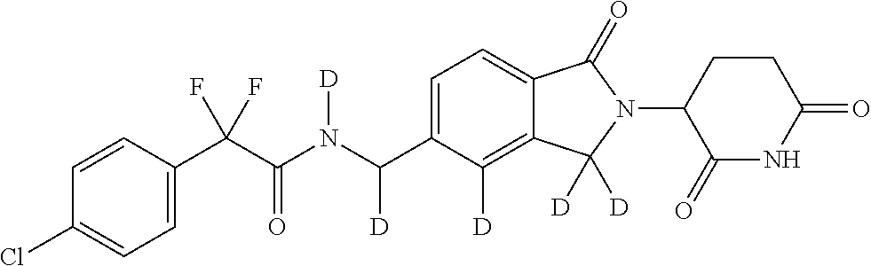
C1=CC(C(C(N(C(C2=CC=C3C(=C2[D])C([D])([D])N(C2C(=O)NC(=O)CC2)C3=O)[D])[D])=O)(F)F)=CC=C1Cl
